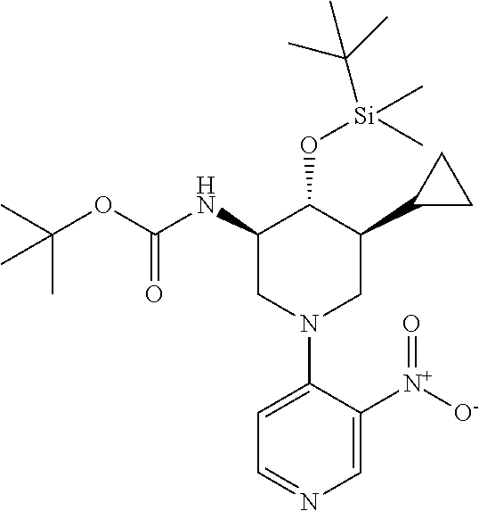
C1=C([N+]([O-])=O)C(N2CC(C3CC3)C(O[Si](C)(C)C(C)(C)C)C(NC(=O)OC(C)(C)C)C2)=CC=N1
